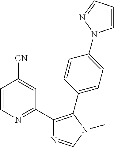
C1=CN=C(C2=C(C3=CC=C(N4C=CC=N4)C=C3)N(C)C=N2)C=C1[CN]
